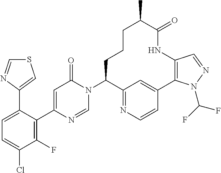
C1C(N2C(=O)C=C(C3=C(F)C(Cl)=CC=C3C3=CSC=N3)N=C2)C2=NC=CC(=C2)C2=C(C=NN2C(F)F)NC(=O)C(C)CC1
